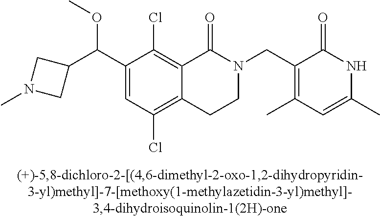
C1(C(C2=CC(Cl)=C3C(=C2Cl)C(=O)N(CC2=C(C)C=C(C)NC2=O)CC3)OC)CN(C)C1
